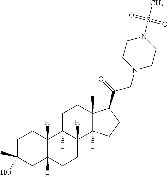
C1C(O)(C)CC2([H])C([H])(C1)C1([H])C([H])(CC2)C2([H])C(C)(CC1)C(C(=O)CN1CCN(S(C)(=O)=O)CC1)CC2
